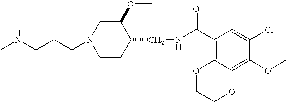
N(CCCN1CCC(CNC(C2=C3C(=C(OC)C(Cl)=C2)OCCO3)=O)C(OC)C1)C
